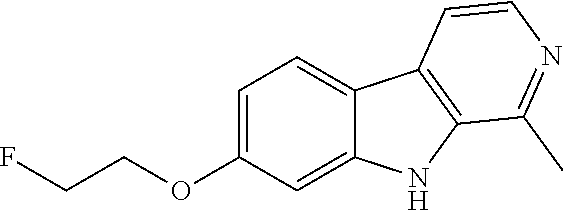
O(C1=CC=C2C(=C1)NC1=C2C=CN=C1C)CCF
